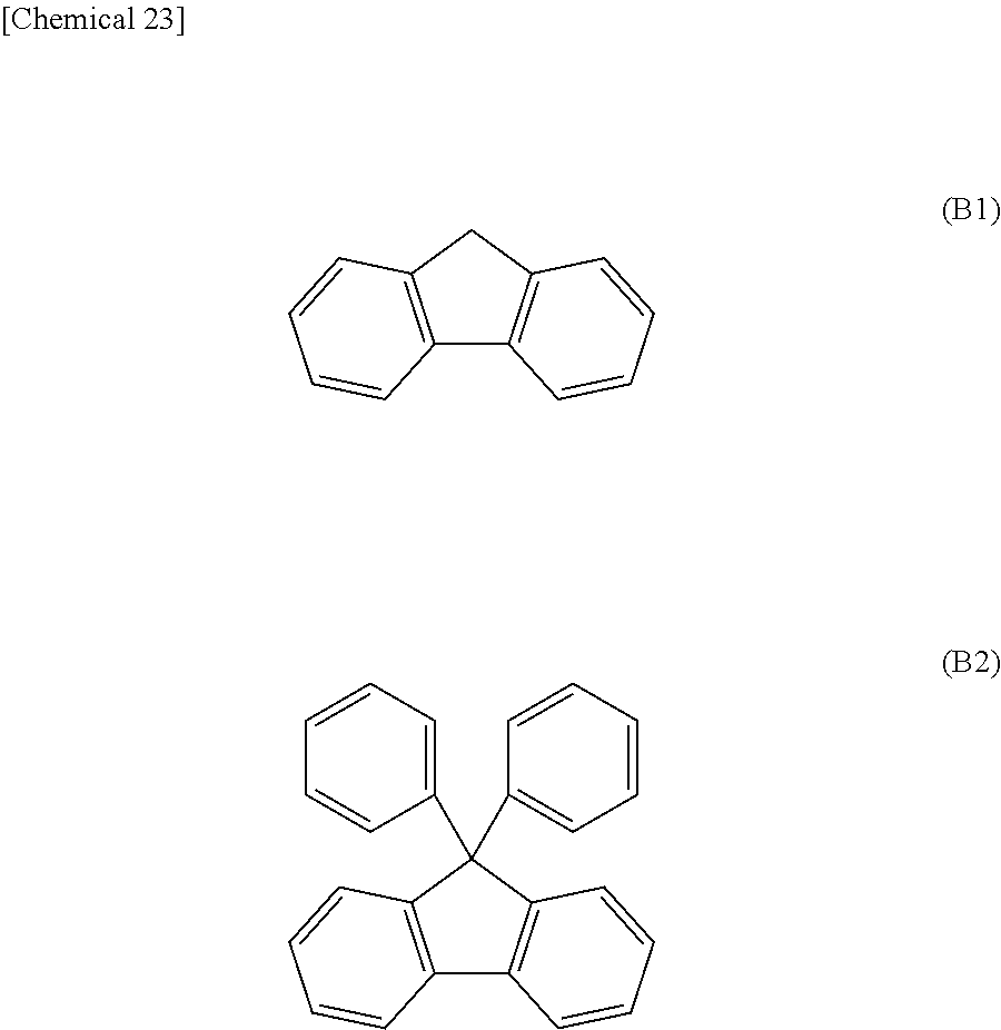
C12=C(CC3=C1C=CC=C3)C=CC=C2.C1=CC=C(C2(C3=CC=CC=C3)C3=C(C4=C2C=CC=C4)C=CC=C3)C=C1
